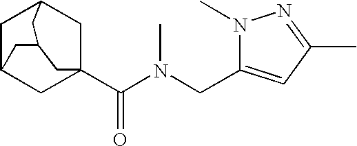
C1C2CC3(C(N(CC4=CC(C)=NN4C)C)=O)CC1CC(C2)C3
